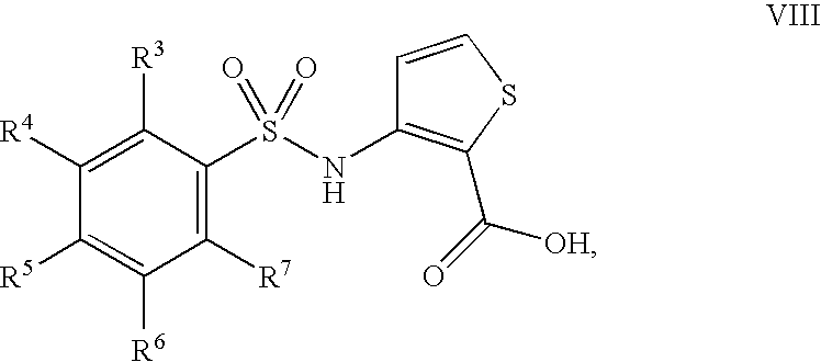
C1([R7])=C(S(NC2=C(C(=O)[OH])SC=C2)(=O)=O)C([R3])=C([R4])C([R5])=C1[R6]
